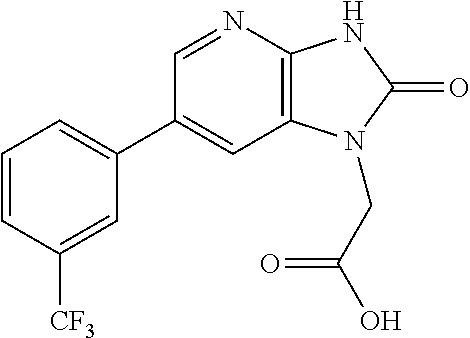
C1(C2=CC=CC([CF3])=C2)=CC2=C(N=C1)NC(=O)N2CC(O)=O
